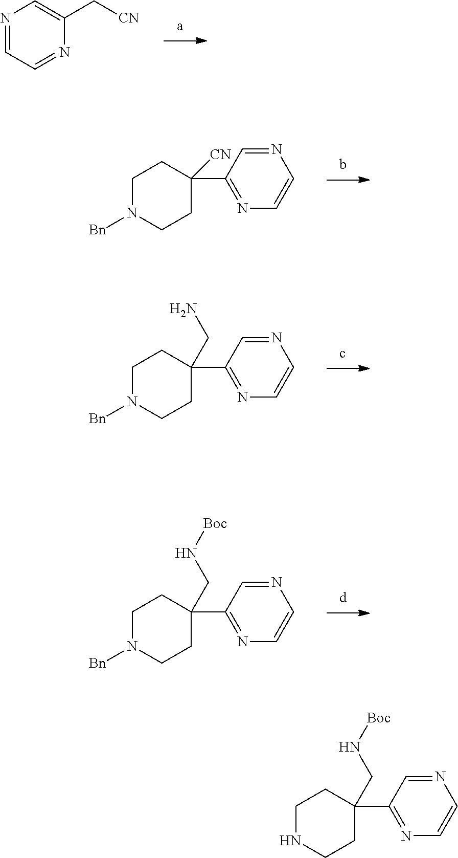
N1=CC=NC(C[CN])=C1.C1N([Bn])CCC([CN])(C2=NC=CN=C2)C1.C1N([Bn])CCC(CN)(C2=NC=CN=C2)C1.C1N([Bn])CCC(CN[Boc])(C2=NC=CN=C2)C1.C1NCCC(CN[Boc])(C2=NC=CN=C2)C1
